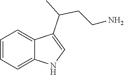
C1=CC=C2C(=C1)C(C(CCN)C)=CN2
